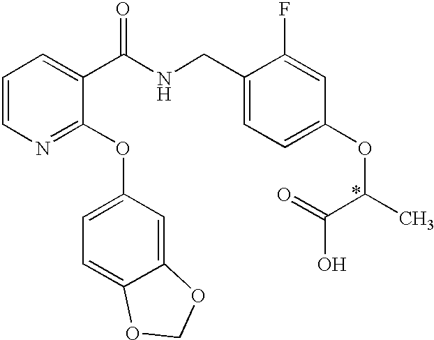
C1=CN=C(OC2=CC=C3C(=C2)OCO3)C(C(NCC2=CC=C(OC(C(=O)O)C)C=C2F)=O)=C1
